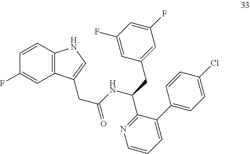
C1=CC2=C(C=C1F)C(CC(NC(C1=NC=CC=C1C1=CC=C(Cl)C=C1)CC1=CC(F)=CC(F)=C1)=O)=CN2
